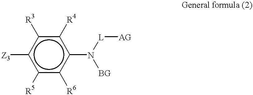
c1([R5])c([R6])c(N([BG])[L][AG])c([R4])c([R3])c1[Z3]
